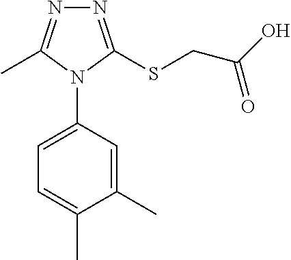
N1=C(SCC(O)=O)N(C2=CC=C(C)C(C)=C2)C(C)=N1
